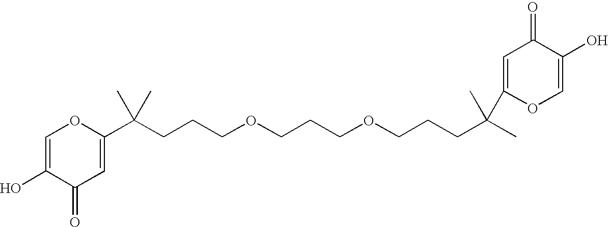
C1(C(CCCOCCCOCCCC(C)(C)C2=CC(=O)C(O)=CO2)(C)C)=CC(=O)C(O)=CO1
